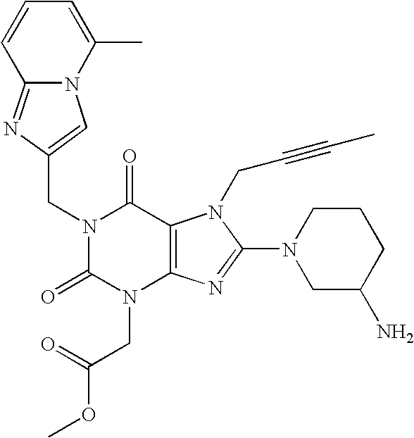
C(N1C(=O)N(CC(OC)=O)C2=C(C1=O)N(CC#CC)C(N1CC(N)CCC1)=N2)C1=CN2C(=N1)C=CC=C2C
